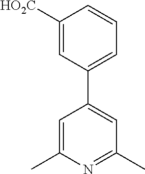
C1=C(C)N=C(C)C=C1C1=CC=CC([HO2C])=C1
